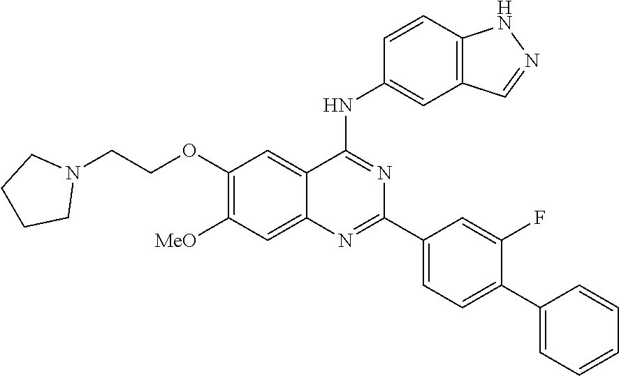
C1(OCCN2CCCC2)=C([MeO])C=C2C(=C1)C(NC1=CC3=C(C=C1)NN=C3)=NC(C1=CC=C(C3=CC=CC=C3)C(F)=C1)=N2
